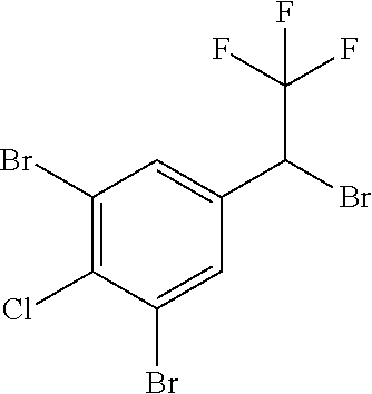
C1(Br)=C(Cl)C(Br)=CC(C(Br)C(F)(F)F)=C1
